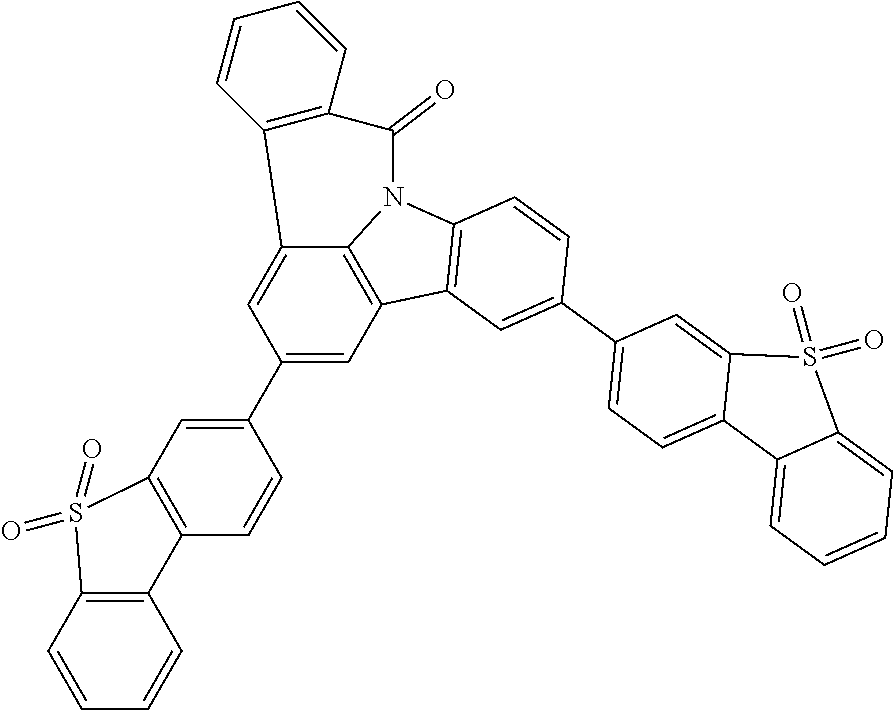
C12=CC(C3=CC4=C(C=C3)C3=C(C=CC=C3)S4(=O)=O)=CC3=C1N(C1=C3C=C(C3=CC=C4C(=C3)S(=O)(=O)C3=CC=CC=C43)C=C1)C(=O)C1=C2C=CC=C1
